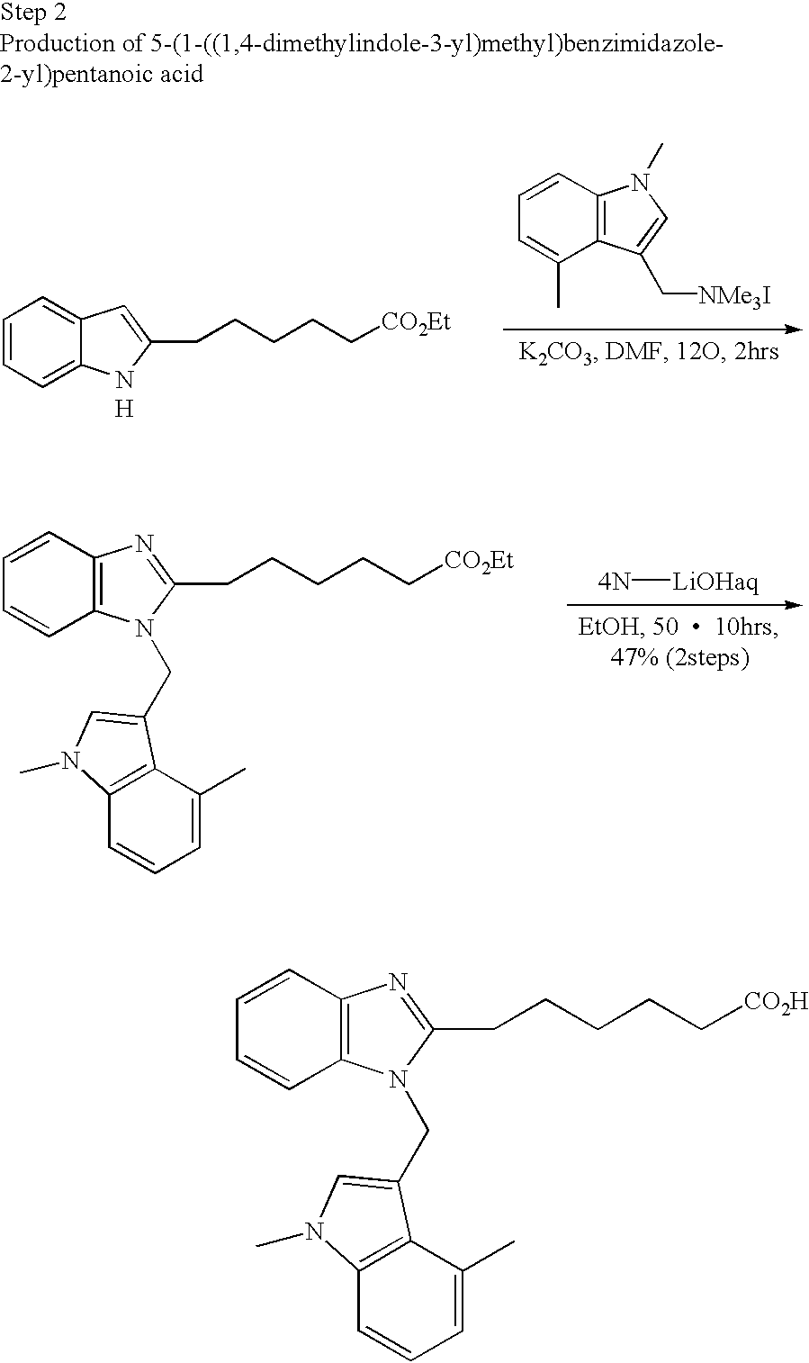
C1=CC=C2C(=C1)C=C(CCCCC[CO2Et])N2.[H].C1=CC2=C(C(C)=C1)C(C[NMe3I])=CN2C.[4N][LiOHaq].C1=CC2=C(C=C1)N(CC1=CN(C)C3=C1C(C)=CC=C3)C(CCCCC[CO2Et])=N2.C1=CC2=C(C=C1)N(CC1=CN(C)C3=C1C(C)=CC=C3)C(CCCCC[CO2H])=N2
